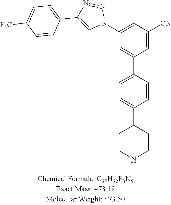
C1(N2N=NC(C3=CC=C([F3C])C=C3)=C2)=CC([CN])=CC(C2=CC=C(C3CCNCC3)C=C2)=C1
